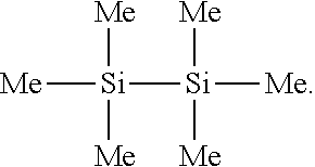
[Me][Si]([Si]([Me])([Me])[Me])([Me])[Me]
